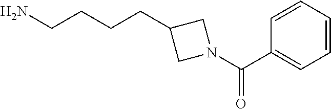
NCCCCC1CN(C(C2=CC=CC=C2)=O)C1
